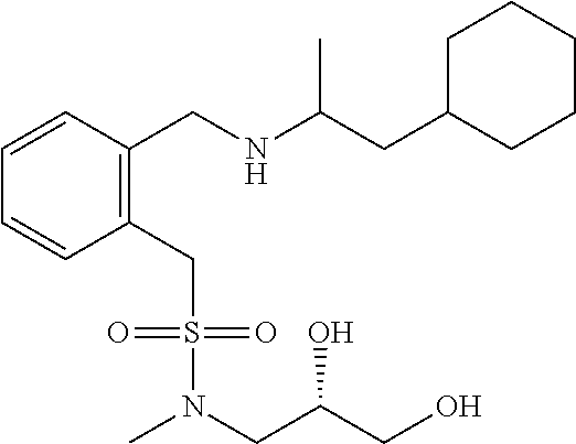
C1=CC=CC(CNC(CC2CCCCC2)C)=C1CS(N(CC(CO)O)C)(=O)=O
